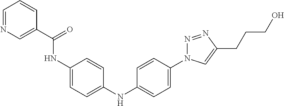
C1(NC2=CC=C(N3N=NC(CCCO)=C3)C=C2)=CC=C(NC(C2=CN=CC=C2)=O)C=C1
